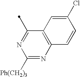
C12=C(N=C([Ph(CH2)3])N=C1C)C=CC(Cl)=C2
